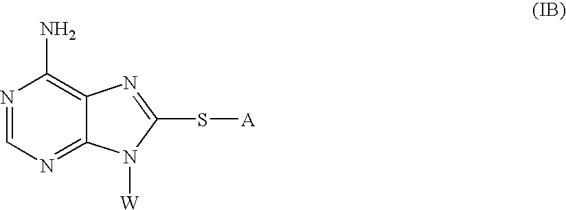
N1=CN=C2C(=C1N)N=C(S[A])N2[W]
